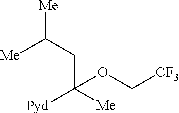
[Pyd]C([Me])(CC([Me])[Me])OC[CF3]
